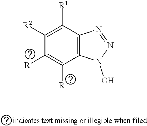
C12=C(C([R1])=C([R2])C([R])=C1[R])N=NN2O
